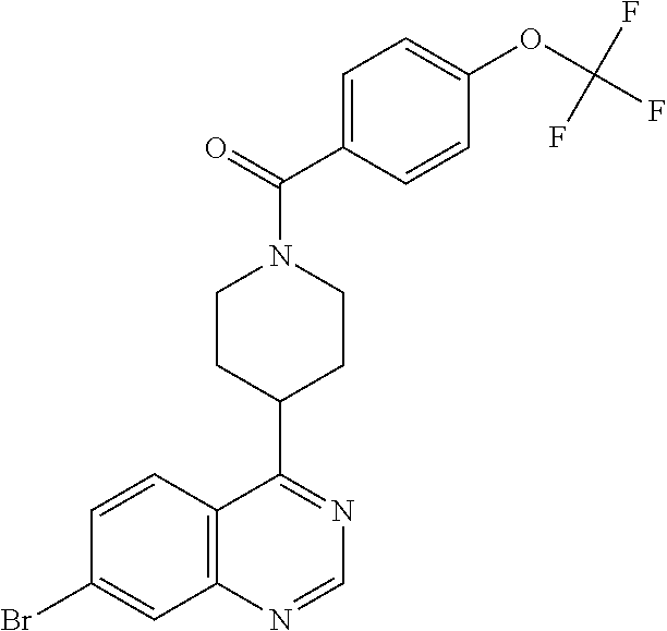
C12=C(C=CC(Br)=C1)C(C1CCN(C(=O)C3=CC=C(OC(F)(F)F)C=C3)CC1)=NC=N2
